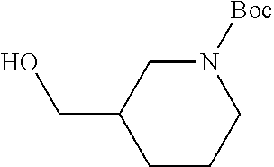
C(C1CCCN([Boc])C1)O
